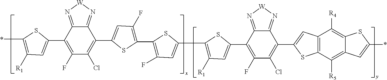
C1(*)=C([R1])C=C(C2=C(F)C(Cl)=C(C3=CC(F)=C(C4=C(F)C=C(C5=C([R1])C=C(C6=C(F)C(Cl)=C(C7=CC8=C(S7)C([R5])=C7C(=C8[R4])SC(*)=C7)C7=N[W]N=C67)S5)S4)S3)C3=N[W]N=C23)S1
